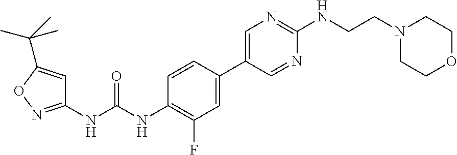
C1(C2=CC(F)=C(NC(NC3=NOC(C(C)(C)C)=C3)=O)C=C2)=CN=C(NCCN2CCOCC2)N=C1
